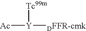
[Ac][Y]([Tc99m])[DFFR-cmk]
